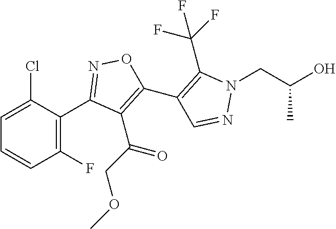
C1=CC(F)=C(C2=NOC(C3=C(C(F)(F)F)N(CC(O)C)N=C3)=C2C(=O)COC)C(Cl)=C1
